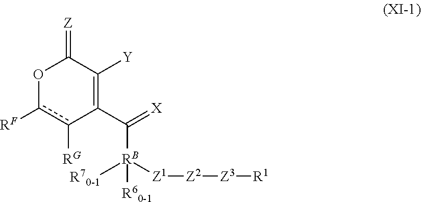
O1c([RF])c([RG])C(C(=[X])[RB]([Z1][Z2][Z3][R1])([R70-1])[R60-1])=C([Y])C1=[Z]
